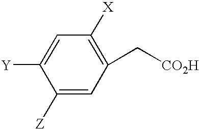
C1=C([Y])C([Z])=CC(C[CO2H])=C1[X]
